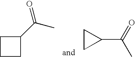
C1CCC1C(C)=O.C1CC1C(=O)C
